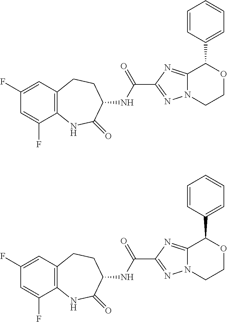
C1(C(=O)NC2CCC3=C(NC2=O)C(F)=CC(F)=C3)=NN2C(=N1)C(C1=CC=CC=C1)OCC2.C1(C(=O)NC2CCC3=C(NC2=O)C(F)=CC(F)=C3)=NN2C(=N1)C(C1=CC=CC=C1)OCC2
